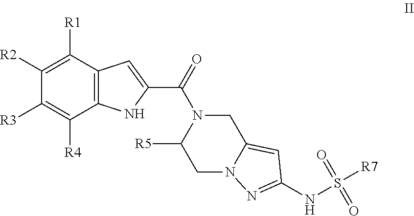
N12N=C(NS([R7])(=O)=O)C=C1CN(C(C1=CC3=C(C([R4])=C([R3])C([R2])=C3[R1])N1)=O)C([R5])C2
